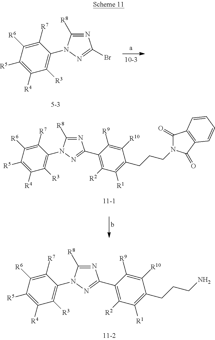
N1=C([R8])N(C2=C([R3])C([R4])=C([R5])C([R6])=C2[R7])N=C1Br.N1=C([R8])N(C2=C([R3])C([R4])=C([R5])C([R6])=C2[R7])N=C1C1=C([R2])C([R1])=C(CCCN2C(=O)C3=C(C2=O)C=CC=C3)C([R10])=C1[R9].N1=C([R8])N(C2=C([R3])C([R4])=C([R5])C([R6])=C2[R7])N=C1C1=C([R2])C([R1])=C(CCCN)C([R10])=C1[R9]
